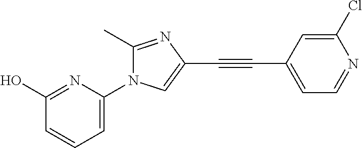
C1(O)=NC(N2C(C)=NC(C#CC3=CC=NC(Cl)=C3)=C2)=CC=C1
